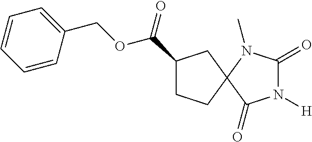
C1(C(=O)OCC2=CC=CC=C2)CCC2(C1)C(=O)N([H])C(=O)N2C
